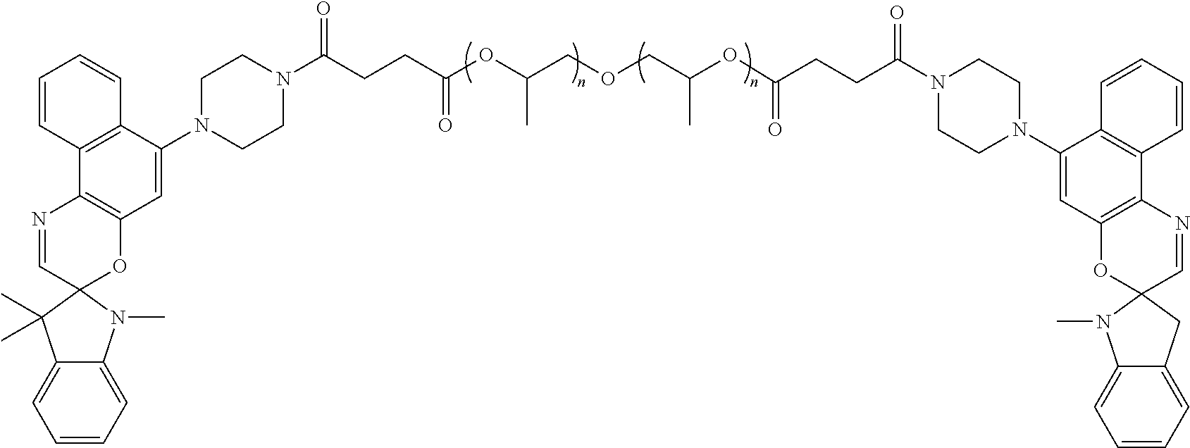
N1(C(=O)CCC(OC(C)COCC(C)OC(=O)CCC(N2CCN(C3=CC4=C(C5=C3C=CC=C5)N=CC3(O4)N(C)C4=CC=CC=C4C3)CC2)=O)=O)CCN(C2=CC3=C(C4=C2C=CC=C4)N=CC2(O3)C(C)(C)C3=CC=CC=C3N2C)CC1
